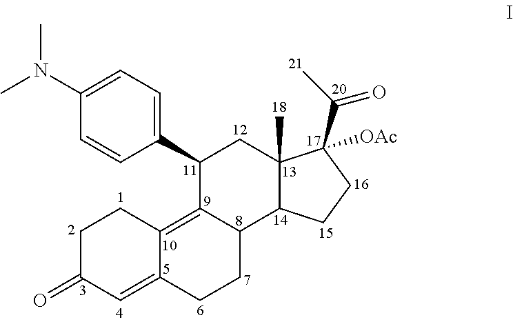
C1(C2C3=C4C(=CC(=O)CC4)CCC3C3C(C)(C2)C(C(C)=O)([OAc])CC3)=CC=C(N(C)C)C=C1
